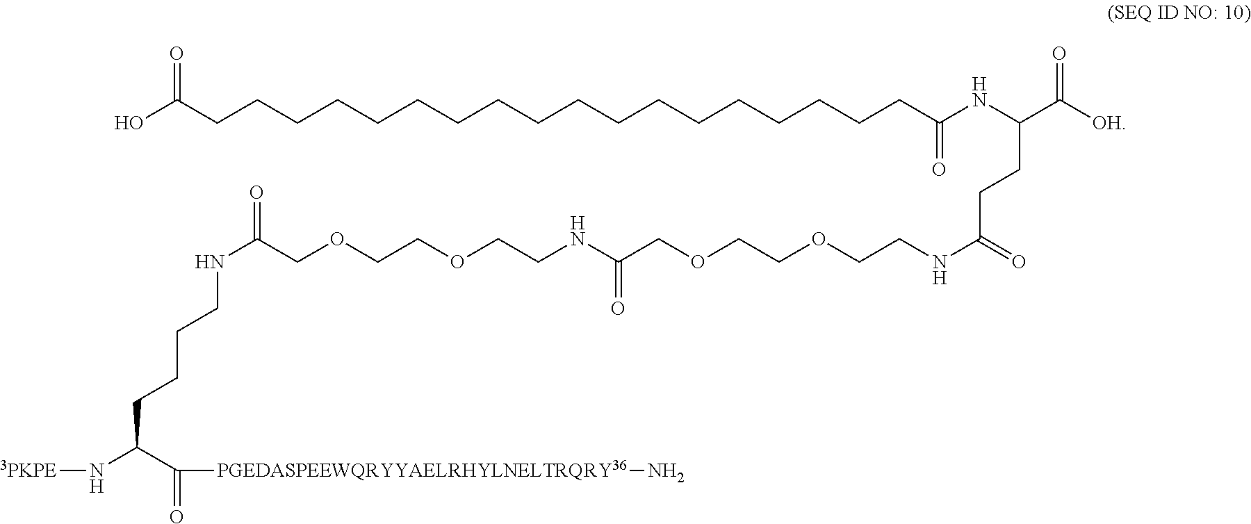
C(CCCNC(COCCOCCNC(=O)COCCOCCNC(CCC(NC(CCCCCCCCCCCCCCCCCCC(O)=O)=O)C(=O)[OH])=O)=O)C(C([PGEDASPEEWQRYYAELRHYLNELTRQRY36]N)=O)N[3PKPE]
